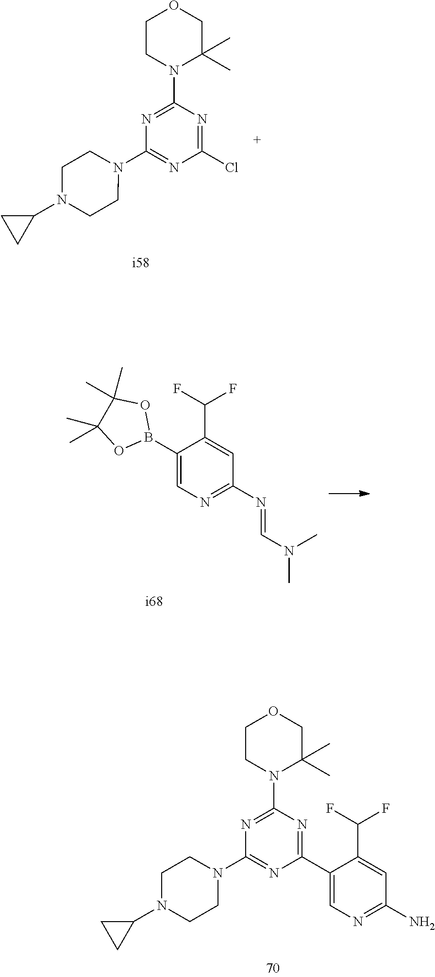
C1CN(C2=NC(N3CCN(C4CC4)CC3)=NC(C3=CN=C(N)C=C3C(F)F)=N2)C(C)(C)CO1.C1CN(C2=NC(N3CCN(C4CC4)CC3)=NC(Cl)=N2)C(C)(C)CO1.FC(F)C1=CC(N=CN(C)C)=NC=C1B1OC(C)(C)C(C)(C)O1
